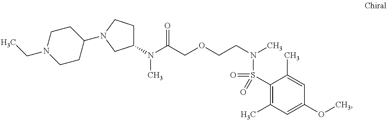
N(C(COCCN(C)S(=O)(C1=C(C)C=C(OC)C=C1C)=O)=O)(C)C1CCN(C2CCN(CC)CC2)C1
